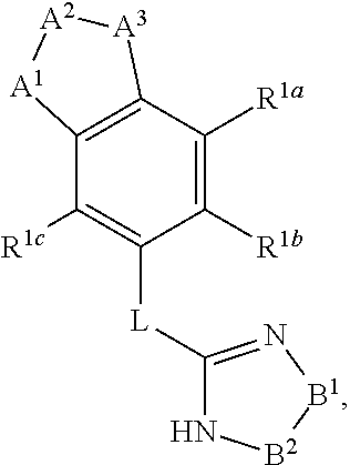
C12=C(C([R1a])=C([R1b])C([L]C3=N[B1][B2]N3)=C1[R1c])[A3][A2][A1]2
